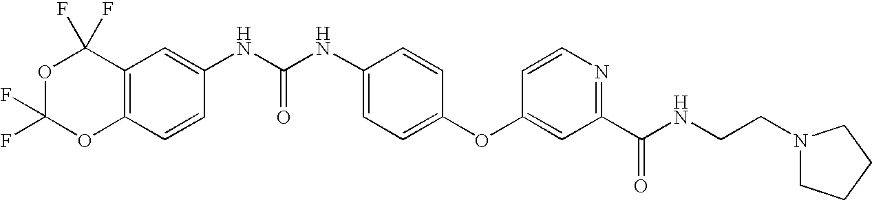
O1C2=C(C(F)(F)OC1(F)F)C=C(NC(NC1=CC=C(OC3=CC(C(NCCN4CCCC4)=O)=NC=C3)C=C1)=O)C=C2
